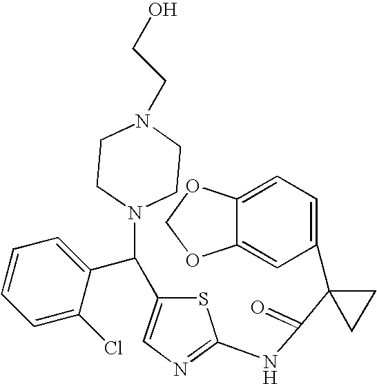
C1=C2C(=CC(C3(C(=O)NC4=NC=C(C(C5=CC=CC=C5Cl)N5CCN(CCO)CC5)S4)CC3)=C1)OCO2
